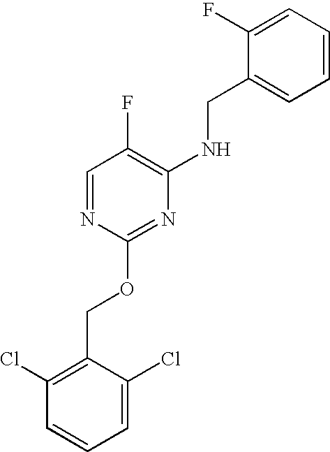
C1=C(Cl)C(COC2=NC(NCC3=CC=CC=C3F)=C(F)C=N2)=C(Cl)C=C1
